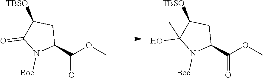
C1(C(OC)=O)CC([TBSO])C(=O)N1[Boc].C1(C(OC)=O)CC([TBSO])C(O)(C)N1[Boc]
